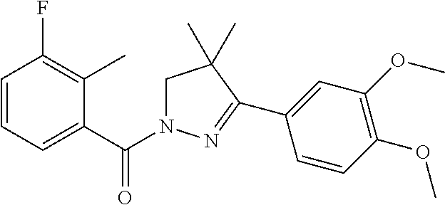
C1=CC=C(C(N2CC(C)(C)C(C3=CC(OC)=C(OC)C=C3)=N2)=O)C(C)=C1F
